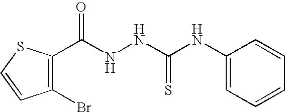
C1(C(NNC(NC2=CC=CC=C2)=S)=O)=C(Br)C=CS1
